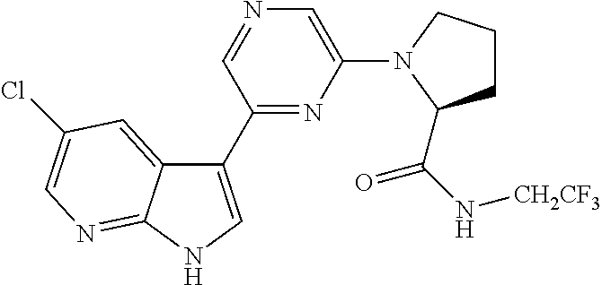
C1(C2=CNC3=NC=C(Cl)C=C23)=NC(N2CCCC2C(N[CH2CF3])=O)=CN=C1
